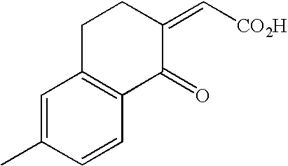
C1=C(C)C=CC2=C1CCC(=C[CO2H])C2=O
